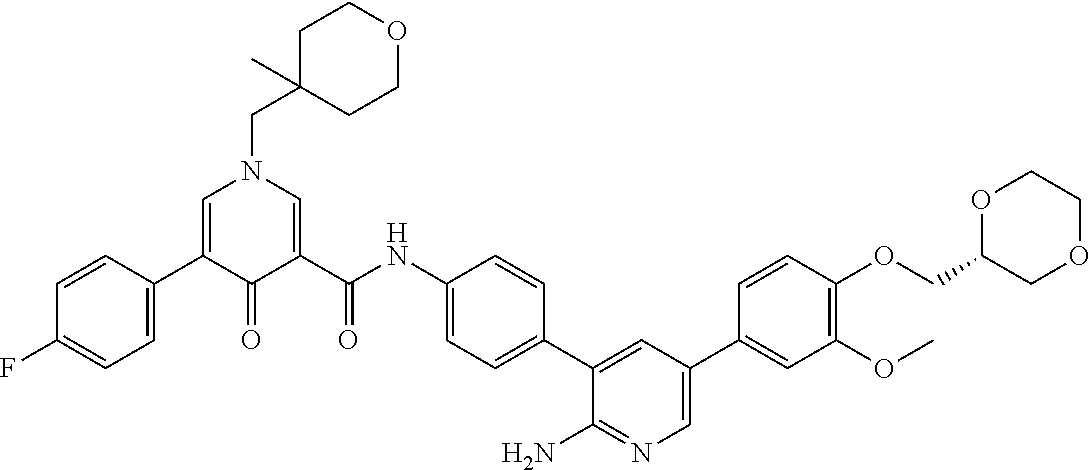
C1C(CN2C=C(C3=CC=C(F)C=C3)C(=O)C(C(NC3=CC=C(C4=CC(C5=CC(OC)=C(OCC6COCCO6)C=C5)=CN=C4N)C=C3)=O)=C2)(C)CCOC1
